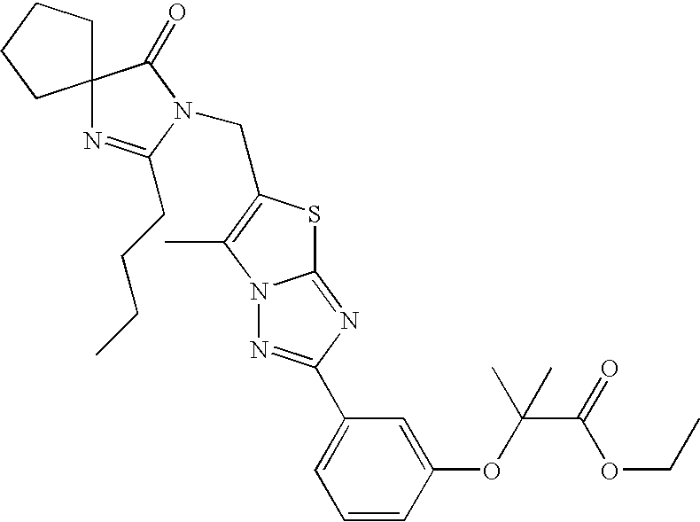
C12(N=C(CCCC)N(CC3=C(C)N4C(=NC(C5=CC=CC(OC(C)(C(=O)OCC)C)=C5)=N4)S3)C1=O)CCCC2
